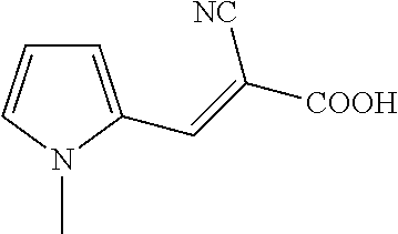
C1=C(C=C([COOH])[NC])N(C)C=C1
